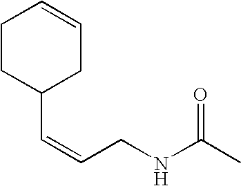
C1(C=CCNC(C)=O)CC=CCC1
